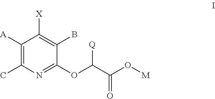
O([M])C(C(OC1=NC(C)=C([A])C([X])=C1B)[Q])=O
